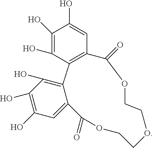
C1(O)=C(O)C2=C(C=C1O)C(=O)OCCOCCOC(=O)C1=CC(O)=C(O)C(O)=C21
